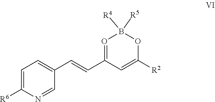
O1=C(C=CC2=CC=C([R6])N=C2)C=C([R2])OB1([R4])[R5]
